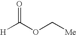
C(OC[Me])([H])=O
